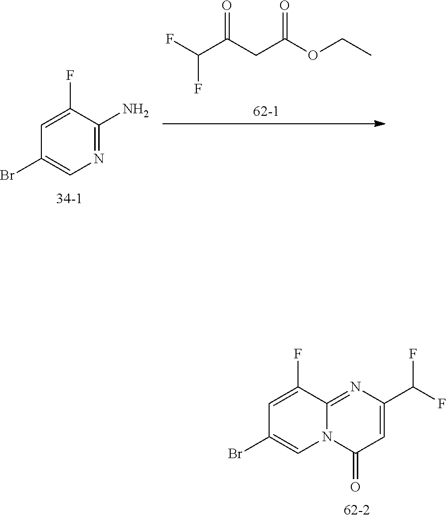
FC(C(CC(OCC)=O)=O)F.N1=C(N)C(F)=CC(Br)=C1.N12C(=NC(C(F)F)=CC1=O)C(F)=CC(Br)=C2
